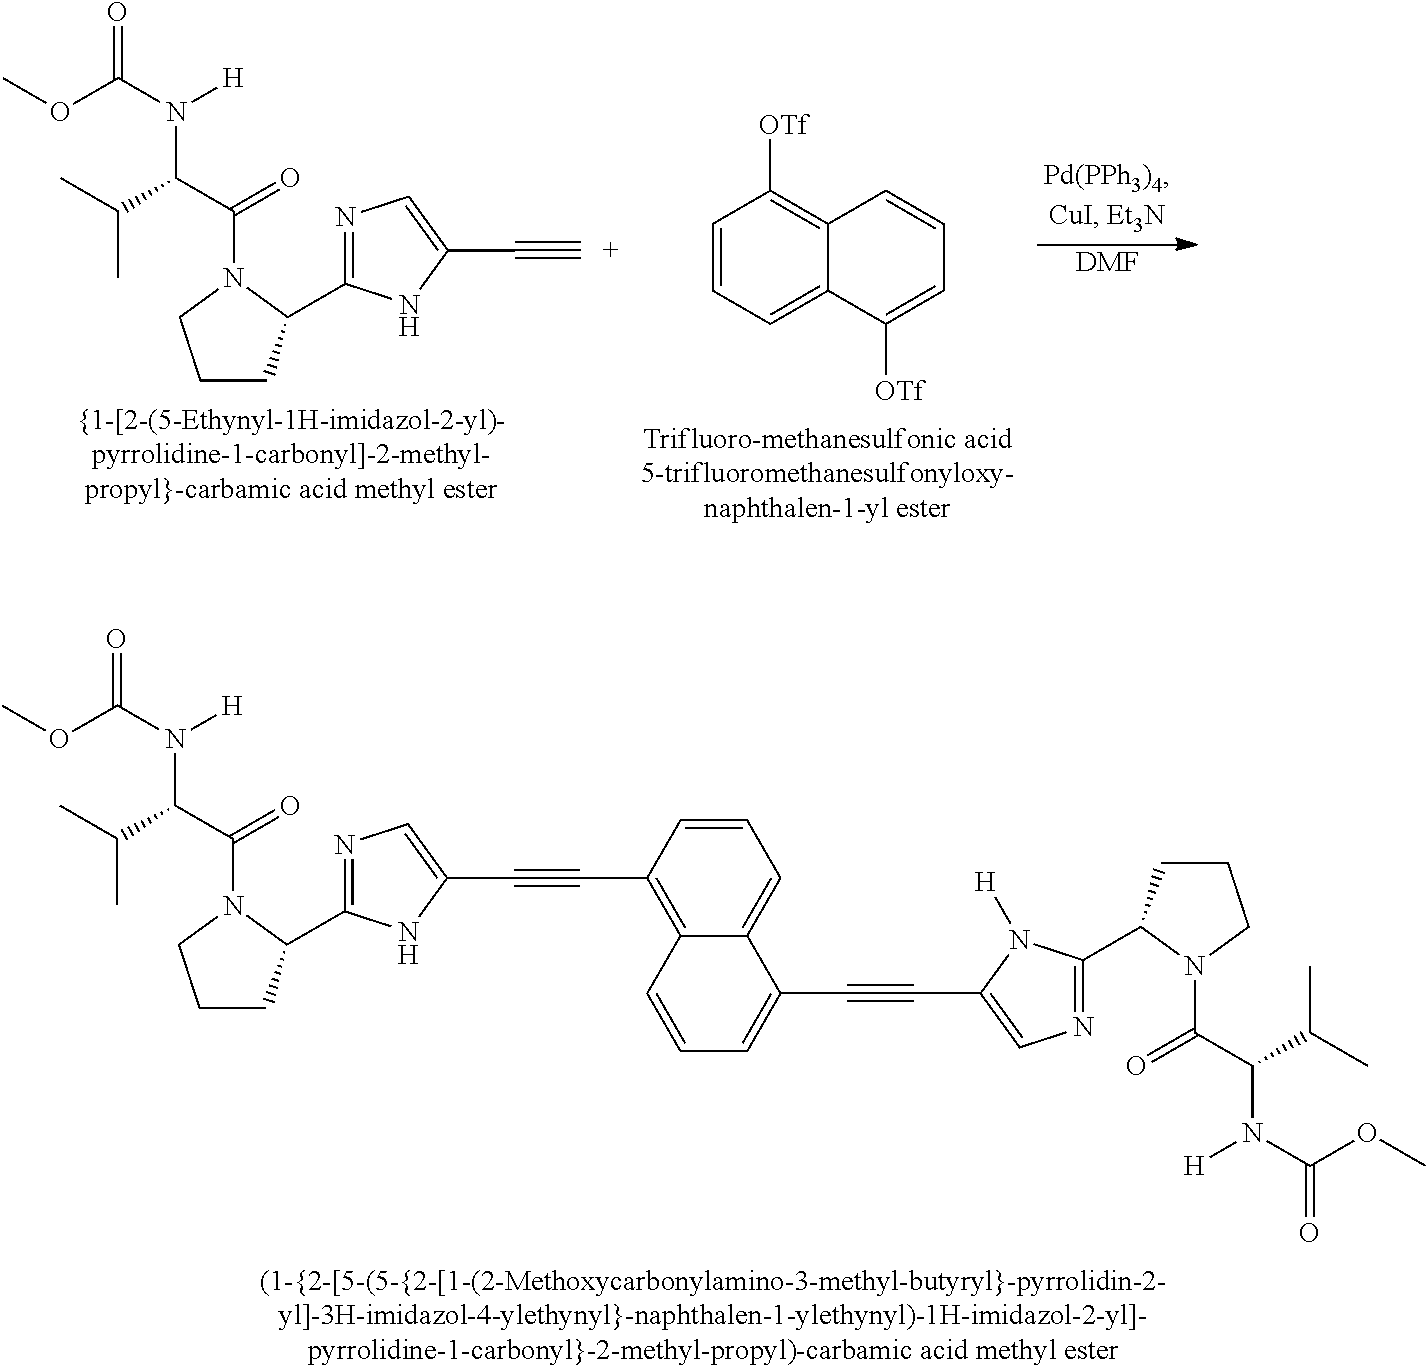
COC(N([H])C(C(C)C)C(=O)N1CCCC1C1=NC=C(C#CC2=C3C(=CC=C2)C(C#CC2=CN=C(C4CCCN4C(C(C(C)C)N([H])C(OC)=O)=O)N2[H])=CC=C3)N1)=O.COC(N([H])C(C(C)C)C(=O)N1CCCC1C1=NC=C(C#[C+])N1)=O.[DMF].C1=CC=C2C(=C1[OTf])C=CC=C2[OTf]
